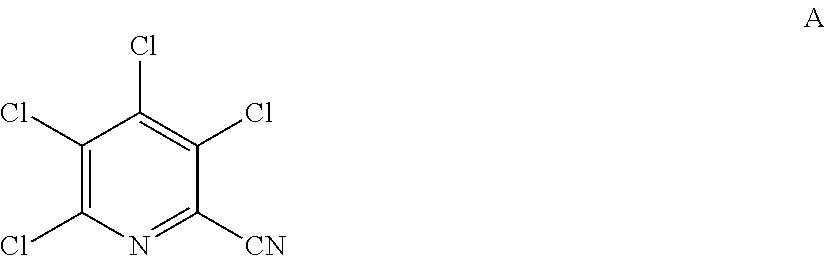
C1(Cl)=C(Cl)N=C([CN])C(Cl)=C1Cl
